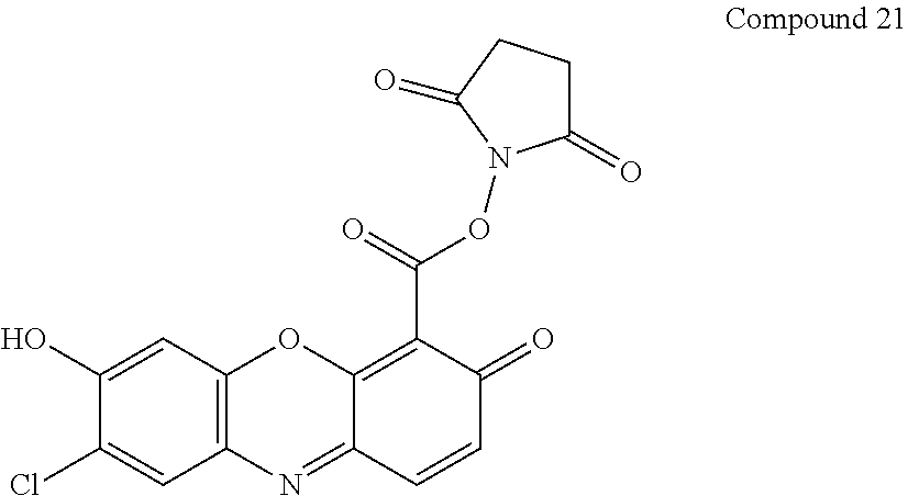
C1=C(O)C(Cl)=CC2=C1OC1=C(C(=O)ON3C(=O)CCC3=O)C(=O)C=CC1=N2
